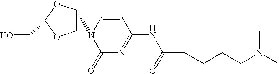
C1C(N2C(=O)N=C(NC(=O)CCCCN(C)C)C=C2)OC(CO)O1
